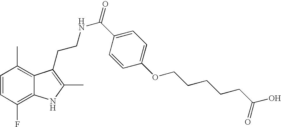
C1=CC(F)=C2C(=C1C)C(CCNC(=O)C1=CC=C(OCCCCCC(O)=O)C=C1)=C(C)N2
